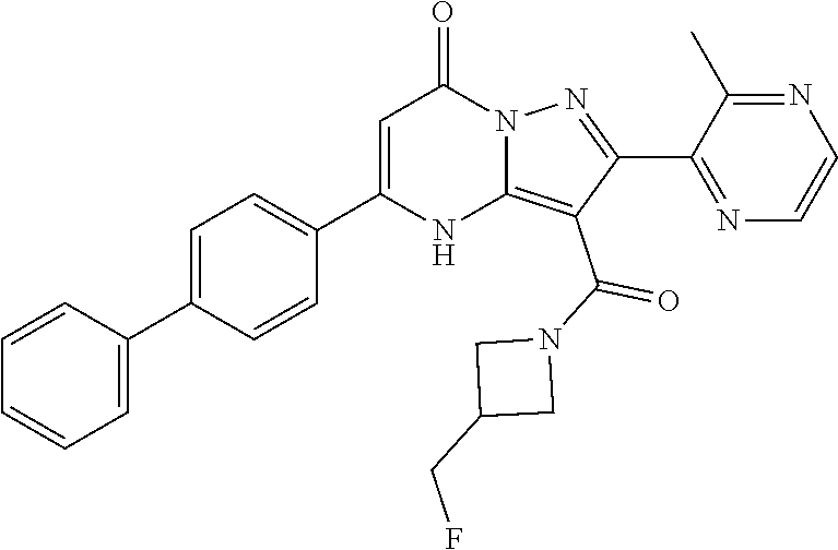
C1(C2=CC=C(C3=CC=CC=C3)C=C2)=CC(=O)N2C(=C(C(N3CC(CF)C3)=O)C(C3=NC=CN=C3C)=N2)N1
